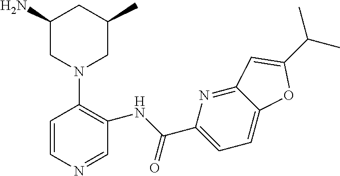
C1(N)CN(C2=C(NC(=O)C3=CC=C4C(=N3)C=C(C(C)C)O4)C=NC=C2)CC(C)C1
